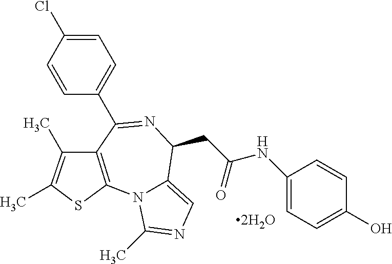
C1=C(Cl)C=CC(C2=NC(CC(NC3=CC=C(O)C=C3)=O)C3=CN=C(C)N3C3=C2C(C)=C(C)S3)=C1
